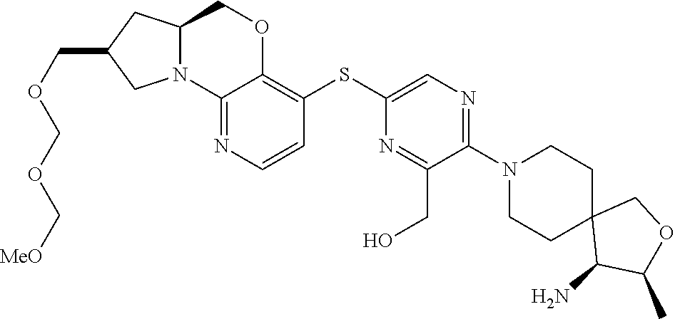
C1(N)C(C)OCC12CCN(C1=NC=C(SC3=C4OCC5CC(COCOC[MeO])CN5C4=NC=C3)N=C1CO)CC2
